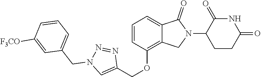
C1=CC(OCC2=CN(CC3=CC=CC([F3CO])=C3)N=N2)=C2C(=C1)C(=O)N(C1CCC(=O)NC1=O)C2
